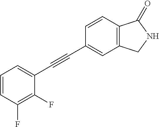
C1=CC(F)=C(F)C(C#CC2=CC3=C(C=C2)C(=O)NC3)=C1
